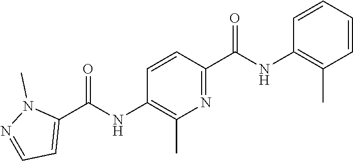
C1=CC(C(NC2=C(C)C=CC=C2)=O)=NC(C)=C1NC(C1=CC=NN1C)=O
